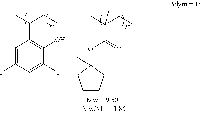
C1=C(I)C=C(I)C(O)=C1C(CC)C.C1CCC(C)(OC(C(C)(CC)C)=O)C1
